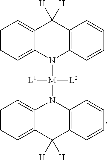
C1=CC=C2C(=C1)C([H])([H])C1=C(N2[M](N2C3=CC=CC=C3C([H])([H])C3=C2C=CC=C3)([L2])[L1])C=CC=C1
